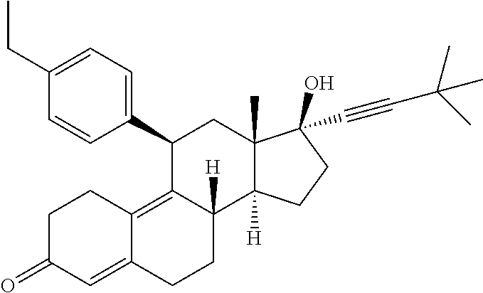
C1(C2=CC=C(CC)C=C2)C2=C3C(=CC(=O)CC3)CCC2([H])C2([H])C(C)(C1)C(C#CC(C)(C)C)(O)CC2
